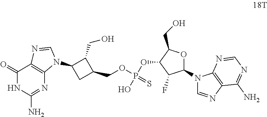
C1(N2C=NC3=C2N=CN=C3N)OC(CO)C(OP(O)(OCC2C(CO)C(N3C=NC4=C3N=C(N)NC4=O)C2)=S)C1F
